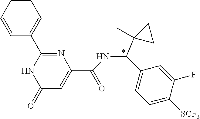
N1=C(C2=CC=CC=C2)NC(=O)C=C1C(=O)NC(C1=CC=C([SCF3])C(F)=C1)C1(C)CC1
